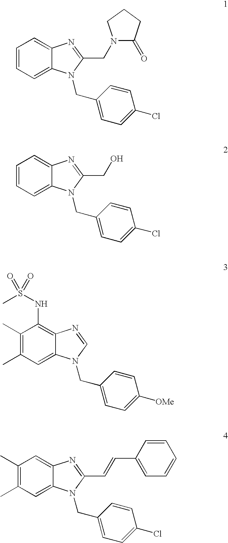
C1(C)=C(C)C=C2C(=C1)N=C(C=CC1=CC=CC=C1)N2CC1=CC=C(Cl)C=C1.C1=CC=C2C(=C1)N=C(CN1C(=O)CCC1)N2CC1=CC=C(Cl)C=C1.C1=CC=C2C(=C1)N=C(CO)N2CC1=CC=C(Cl)C=C1.C1(C)=C(C)C=C2C(=C1NS(C)(=O)=O)N=CN2CC1=CC=C([OMe])C=C1
